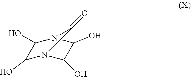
C1(O)N2C(O)C(O)N(C1O)C2=O
